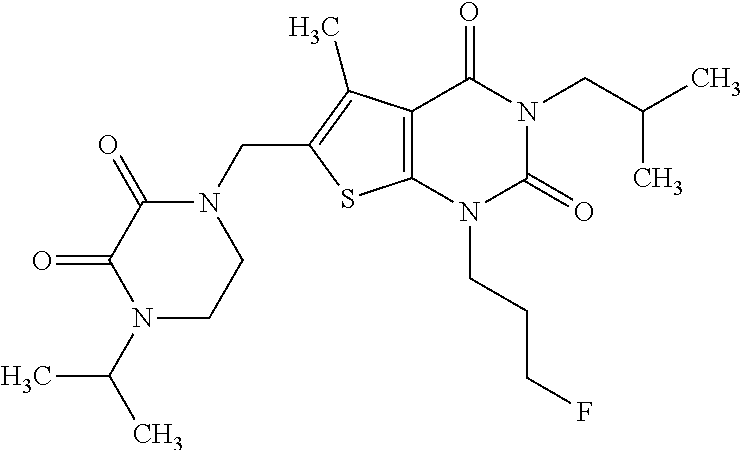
C12=C(N(CCCF)C(=O)N(CC(C)C)C1=O)SC(CN1C(=O)C(=O)N(C(C)C)CC1)=C2C
